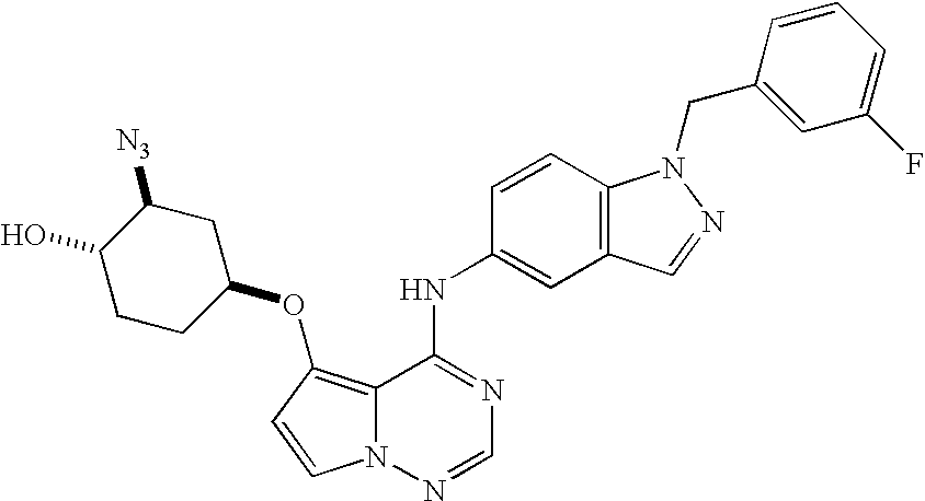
C12=C(OC3CC([N3])C(O)CC3)C=CN1N=CN=C2NC1=CC2=C(C=C1)N(CC1=CC(F)=CC=C1)N=C2
